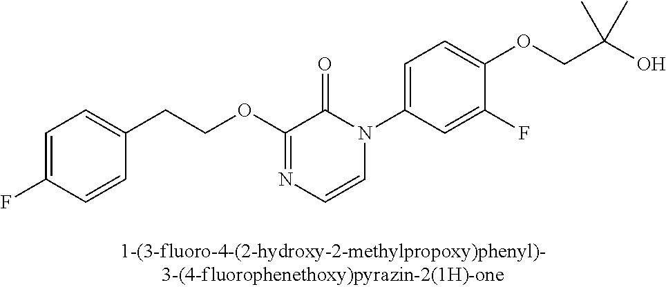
C1=C(F)C=CC(CCOC2=NC=CN(C3=CC=C(OCC(O)(C)C)C(F)=C3)C2=O)=C1
